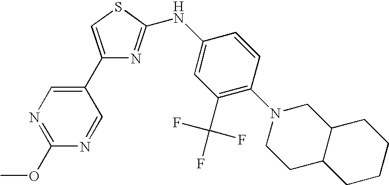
C1(C2=CN=C(OC)N=C2)=CSC(NC2=CC(C(F)(F)F)=C(N3CCC4C(C3)CCCC4)C=C2)=N1
